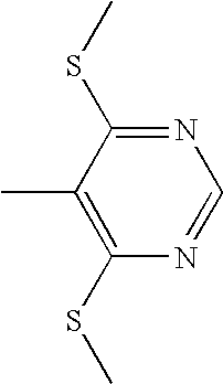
N1=C(SC)C(C)=C(SC)N=C1
